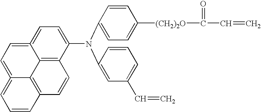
C12=CC=C(N(C3=CC=C([(CH2)2O]C(=O)C=C)C=C3)C3=CC(C=C)=CC=C3)C3=C1C1=C(C=C3)C=CC=C1=CC=2
